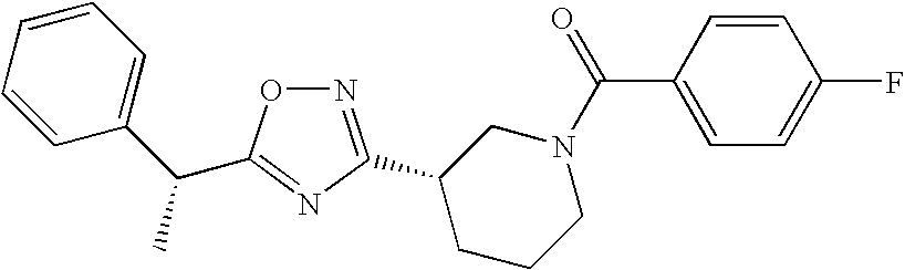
C1=CC=CC(C(C2=NC(C3CCCN(C(C4=CC=C(F)C=C4)=O)C3)=NO2)C)=C1
